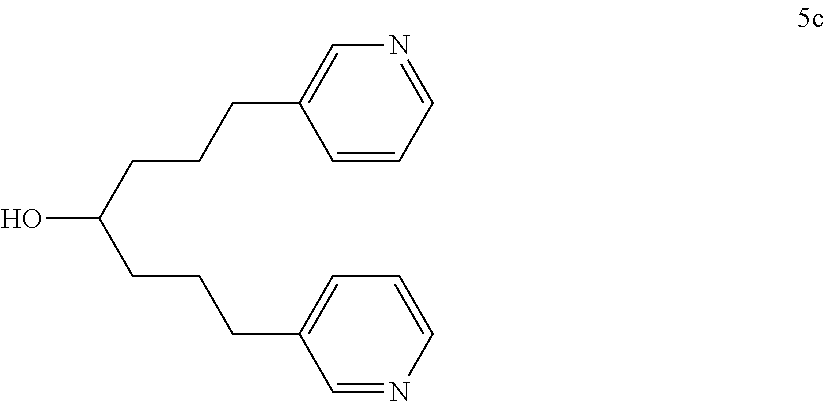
C1=CC=NC=C1CCCC(O)CCCC1=CC=CN=C1
